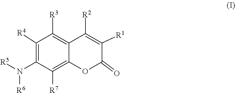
N([R6])(C1=C([R4])C([R3])=C2C([R2])=C([R1])C(=O)OC2=C1[R7])[R5]
